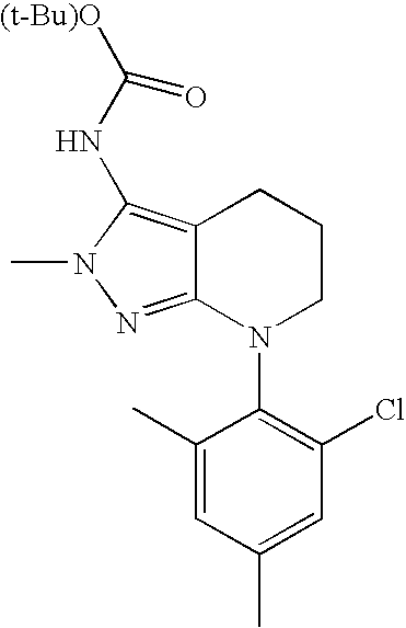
C12=NN(C)C(NC([(t-Bu)O])=O)=C1CCCN2C1=C(Cl)C=C(C)C=C1C
